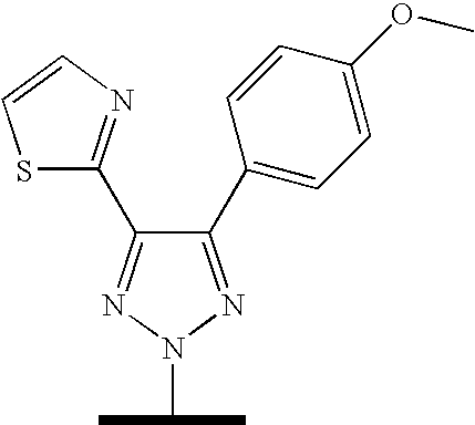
C1(C2=CC=C(OC)C=C2)=NN(C(C)C)N=C1C1=NC=CS1
